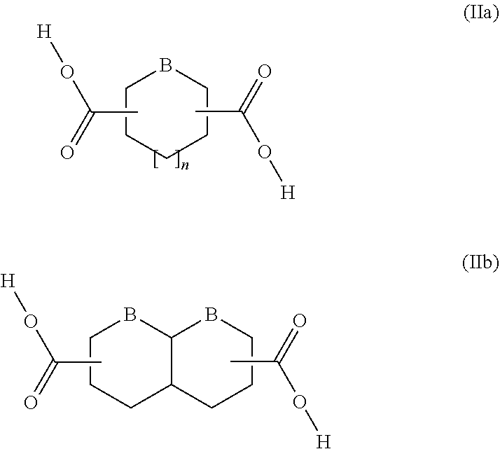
C1CCCCB1.CC(=O)O[H].CC(=O)O[H].CC(=O)O[H].C1CCC2C(B1)BCCC2.CC(=O)O[H]
